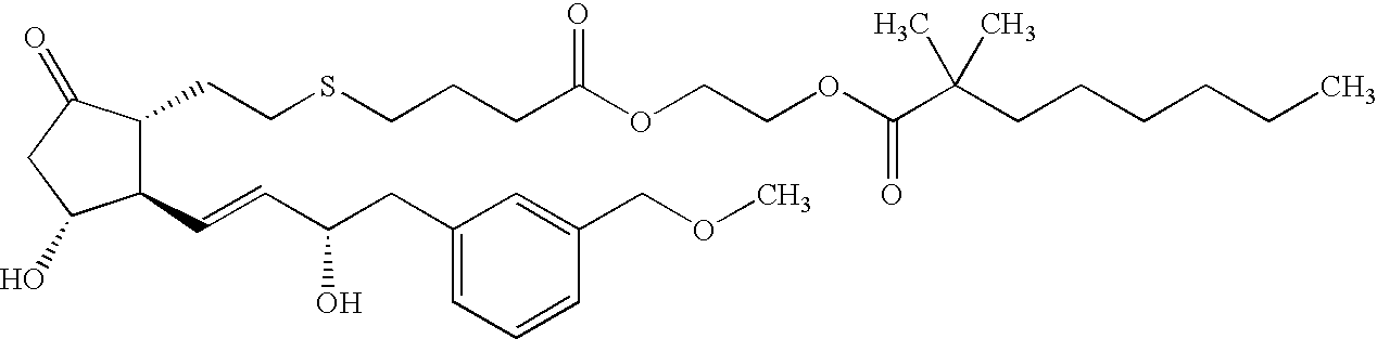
C1(CCSCCCC(OCCOC(C(CCCCCC)(C)C)=O)=O)C(C=CC(CC2=CC=CC(COC)=C2)O)C(O)CC1=O
